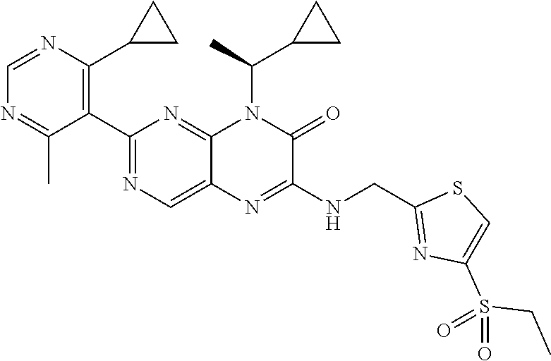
C1(C2=NC=C3C(=N2)N(C(C)C2CC2)C(=O)C(NCC2=NC(S(=O)(CC)=O)=CS2)=N3)=C(C2CC2)N=CN=C1C
